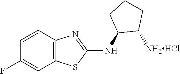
C1=CC(F)=CC2=C1N=C(NC1C([NH2HCl])CCC1)S2
